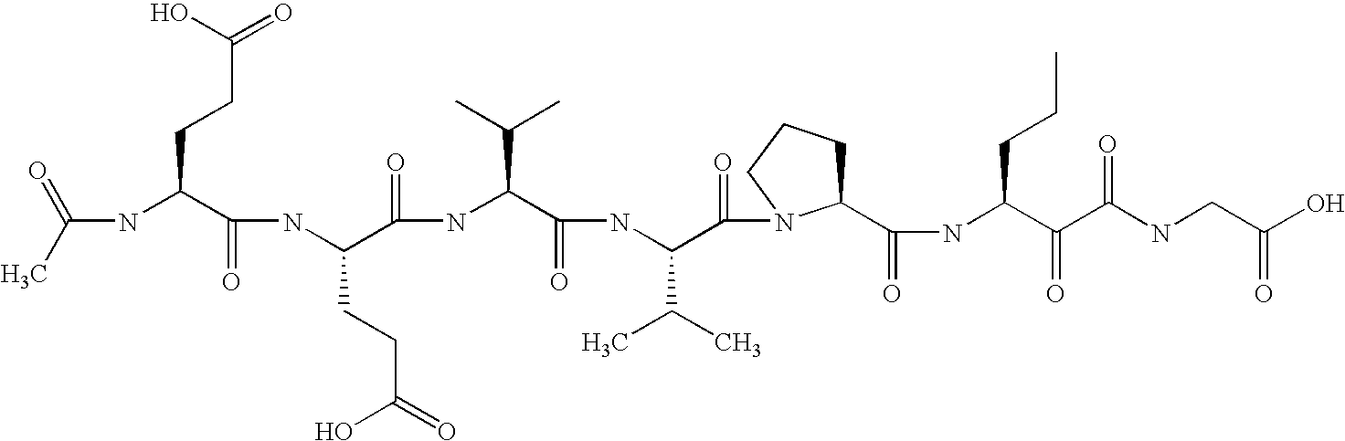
CC(=O)NC(C(NC(C(NC(C(NC(C(=O)N1C(C(NC(C(C(NCC(O)=O)=O)=O)CCC)=O)CCC1)C(C)C)=O)C(C)C)=O)CCC(O)=O)=O)CCC(=O)O
